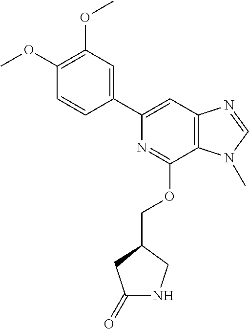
C1(C2=CC3=C(C(OCC4CC(=O)NC4)=N2)N(C)C=N3)=CC(OC)=C(OC)C=C1
